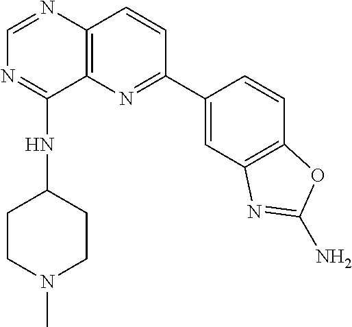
C12=C(N=C(C3=CC4=C(C=C3)OC(N)=N4)C=C1)C(NC1CCN(C)CC1)=NC=N2
